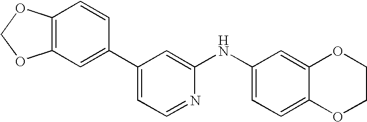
C12=C(C=C(C3=CC=NC(NC4=CC=C5C(=C4)OCCO5)=C3)C=C1)OCO2
